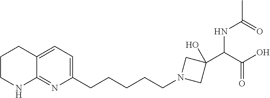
C1CNC2=NC(CCCCCN3CC(C(C(=O)O)NC(C)=O)(O)C3)=CC=C2C1
